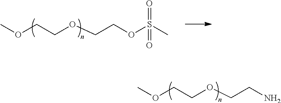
COCCOCCN.COCCOCCOS(C)(=O)=O
